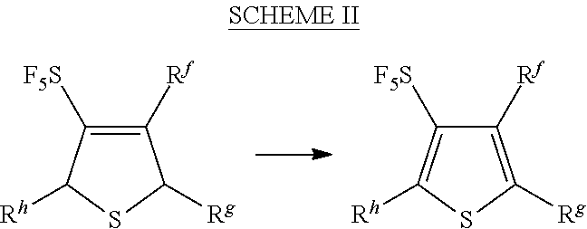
C1([Rf])=C([F5S])C([Rh])SC1[Rg].C1([Rf])=C([Rg])SC([Rh])=C1[F5S]
